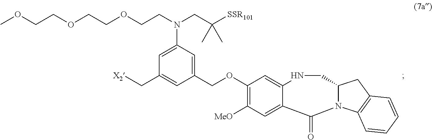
C1(OCC2=CC(N(CCOCCOCCOC)CC([SSR101])(C)C)=CC(C[X2])=C2)=C([MeO])C=C2C(=C1)NCC1N(C3=C(C1)C=CC=C3)C2=O
